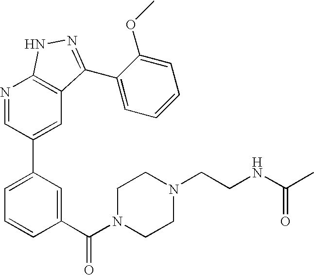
N1=CC(C2=CC=CC(C(N3CCN(CCNC(C)=O)CC3)=O)=C2)=CC2=C1NN=C2C1=CC=CC=C1OC
